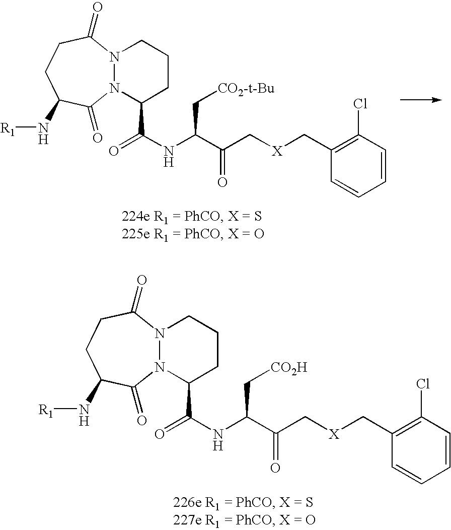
N12N(C(C(NC(C(C[X]CC3=C(Cl)C=CC=C3)=O)C[CO2H])=O)CCC1)C(=O)C(N[R1])CCC2=O.N12N(C(C(NC(C(C[X]CC3=C(Cl)C=CC=C3)=O)C[CO2-t-Bu])=O)CCC1)C(=O)C(N[R1])CCC2=O
